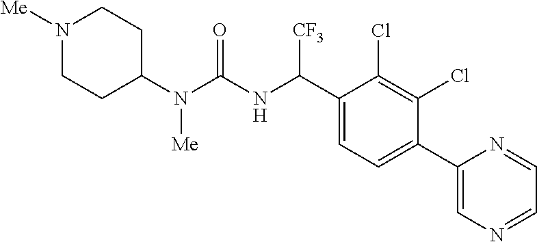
C1(N(C(NC(C2=CC=C(C3=CN=CC=N3)C(Cl)=C2Cl)[CF3])=O)[Me])CCN([Me])CC1
